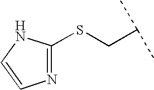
C(C(C)C)SC1=NC=CN1
